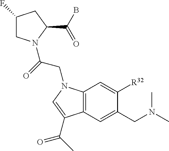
C1(F)CN(C(=O)CN2C3=C(C=C(CN(C)C)C([R32])=C3)C(C(=O)C)=C2)C(C(B)=O)C1
